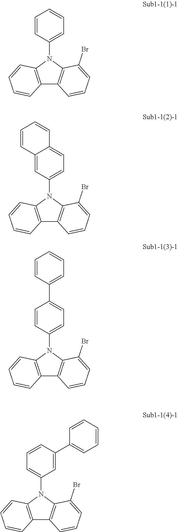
C12=C(N(C3=CC=CC=C3)C3=C1C=CC=C3Br)C=CC=C2.C12=C(N(C3=CC=C4C(=C3)C=CC=C4)C3=C1C=CC=C3Br)C=CC=C2.C12=C(N(C3=CC=C(C4=CC=CC=C4)C=C3)C3=C1C=CC=C3Br)C=CC=C2.C12=C(N(C3=CC=CC(C4=CC=CC=C4)=C3)C3=C1C=CC=C3Br)C=CC=C2
